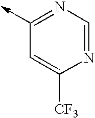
C1=C([CF3])N=CN=C1->C
